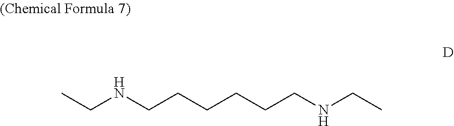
CCNCCCCCCNCC
